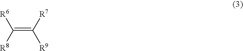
C(=C([R7])[R9])([R8])[R6]
